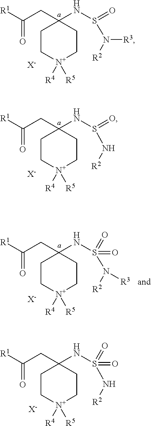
C(CC1(NS(=O)N([R2])[R3])CC[N+]([R4])([R5])CC1)([R1])=O.[X-].C(CC1(NS(=O)N[R2])CC[N+]([R4])([R5])CC1)([R1])=O.[X-].C(CC1(NS(N([R2])[R3])(=O)=O)CC[N+]([R4])([R5])CC1)([R1])=O.[X-].C(CC1(NS(N[R2])(=O)=O)CC[N+]([R4])([R5])CC1)([R1])=O.[X-]
